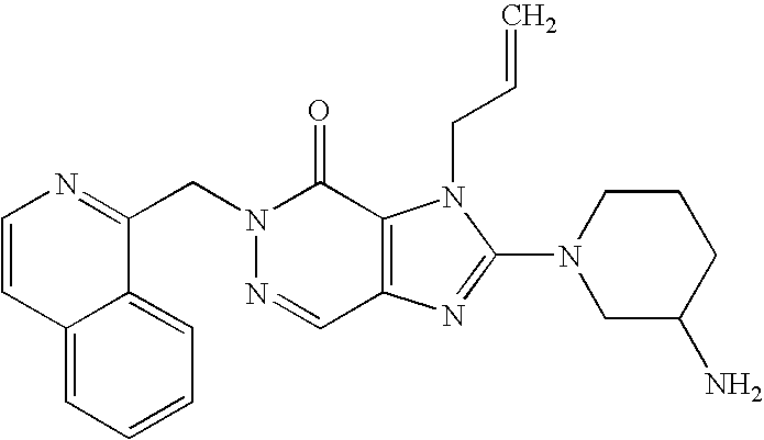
C12=CC=CC=C1C(CN1N=CC3=C(C1=O)N(CC=C)C(N1CC(N)CCC1)=N3)=NC=C2
